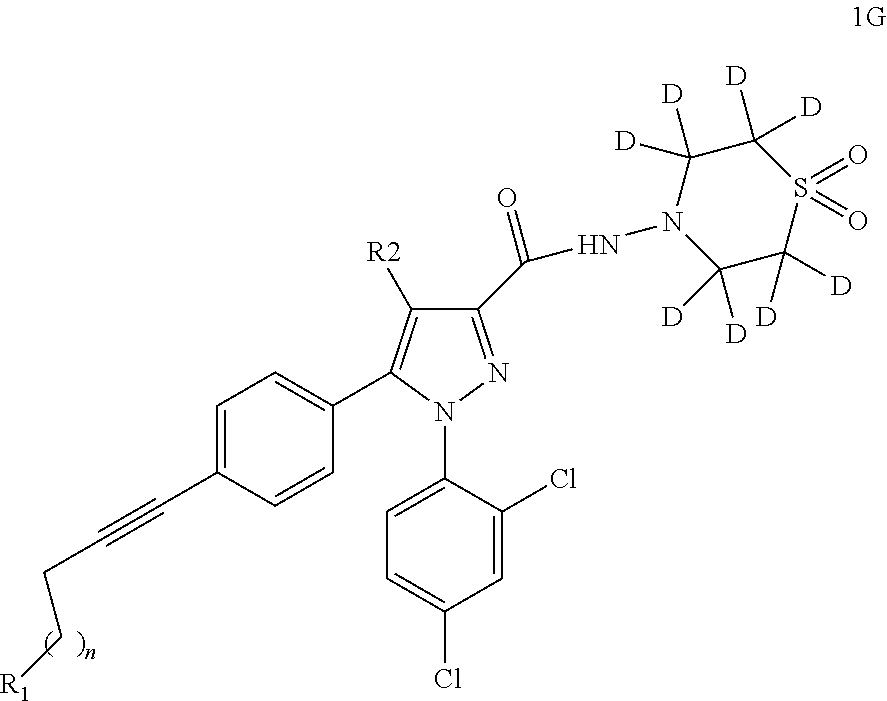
C1(C(=O)NN2C([D])([D])C([D])([D])S(=O)(=O)C([D])([D])C2([D])[D])=NN(C2=CC=C(Cl)C=C2Cl)C(C2=CC=C(C#CCC[R1])C=C2)=C1[R2]
